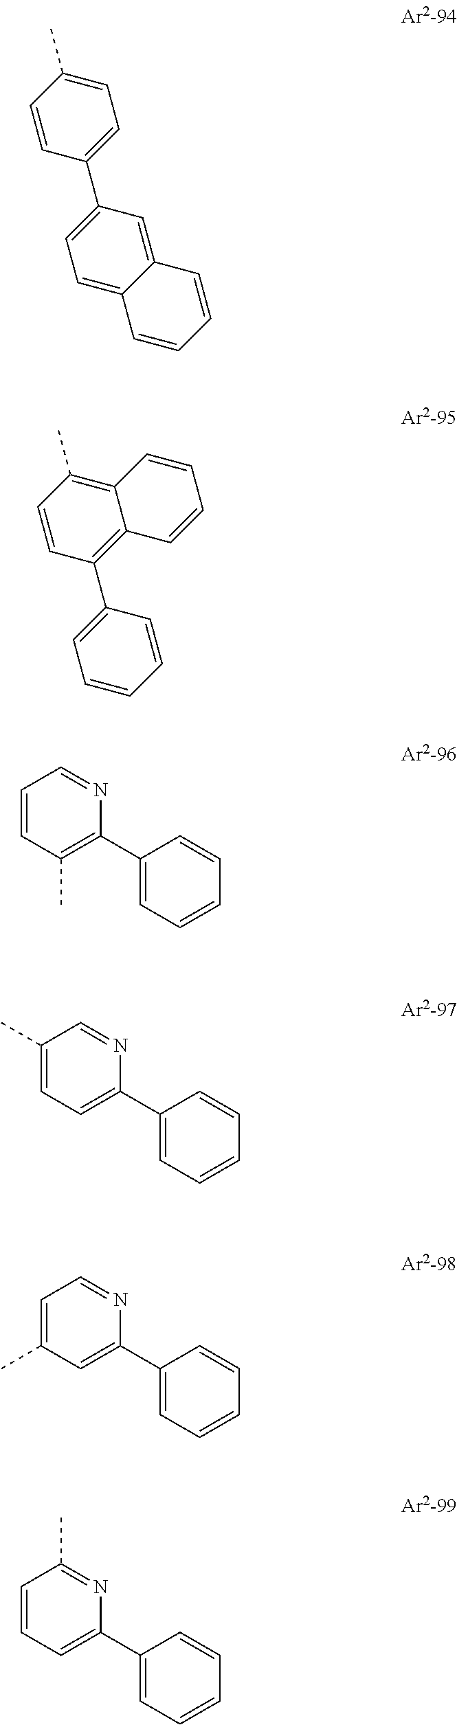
C12=CC(C3=CC=C(C)C=C3)=CC=C1C=CC=C2.C1=CC(C2=C3C(=C(C)C=C2)C=CC=C3)=CC=C1.C1=CC(C)=C(C2=CC=CC=C2)N=C1.C1(C)=CC=C(C2=CC=CC=C2)N=C1.C1=C(C)C=C(C2=CC=CC=C2)N=C1.C1=CC=C(C2=CC=CC=C2)N=C1C
